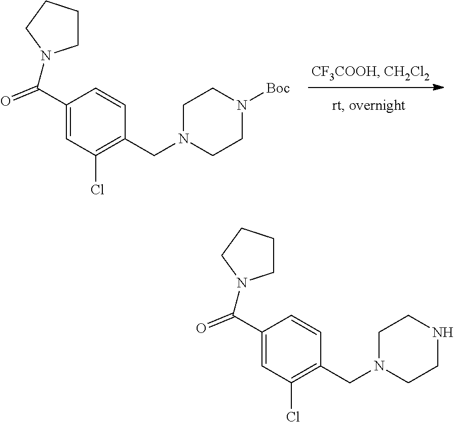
C1(C(N2CCCC2)=O)=CC(Cl)=C(CN2CCN([Boc])CC2)C=C1.C1(C(N2CCCC2)=O)=CC(Cl)=C(CN2CCNCC2)C=C1
